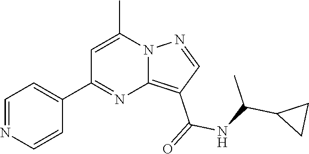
C12=C(C(=O)NC(C3CC3)C)C=NN1C(C)=CC(C1=CC=NC=C1)=N2
